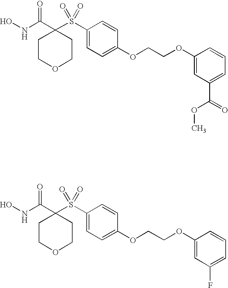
C1(C(NO)=O)(S(C2=CC=C(OCCOC3=CC(C(=O)OC)=CC=C3)C=C2)(=O)=O)CCOCC1.C1(C(NO)=O)(S(C2=CC=C(OCCOC3=CC(F)=CC=C3)C=C2)(=O)=O)CCOCC1
